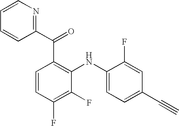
C1=CC(F)=C(F)C(NC2=CC=C(C#C)C=C2F)=C1C(=O)C1=NC=CC=C1
